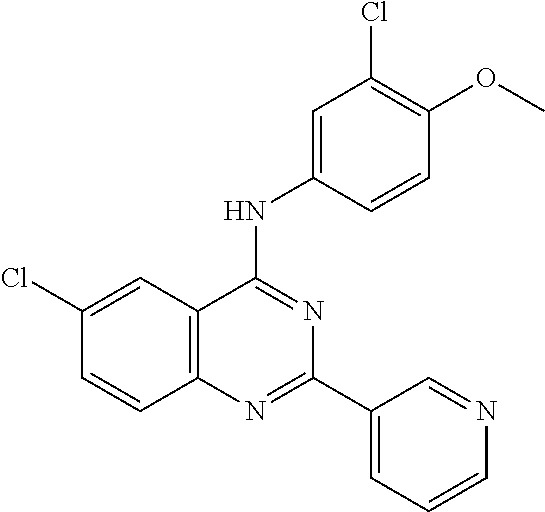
C12=C(C=C(Cl)C=C1)C(NC1=CC(Cl)=C(OC)C=C1)=NC(C1=CC=CN=C1)=N2
